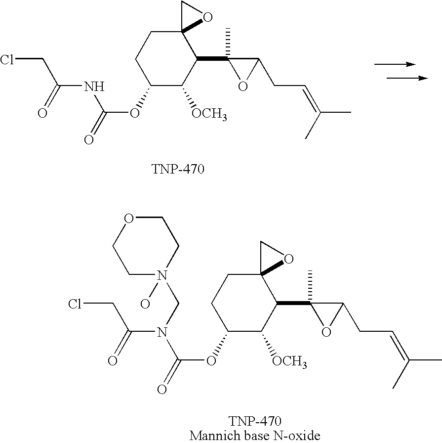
ClCC(NC(OC1C([OCH3])C(C2(C)OC2CC=C(C)C)C2(CC1)OC2)=O)=O.ClCC(N(C(OC1C([OCH3])C(C2(C)OC2CC=C(C)C)C2(CC1)OC2)=O)CN1(O)CCOCC1)=O
